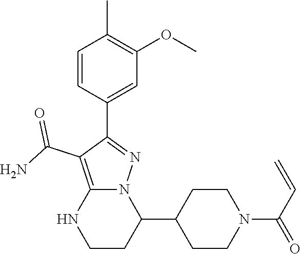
C1=CC(C2=NN3C(=C2C(N)=O)NCCC3C2CCN(C(C=C)=O)CC2)=CC(OC)=C1C
